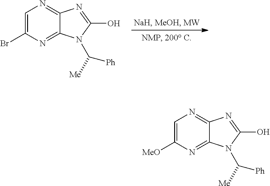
C1=C(Br)N=C2C(=N1)N=C(O)N2C([Me])[Ph].C1=C([MeO])N=C2C(=N1)N=C(O)N2C([Me])[Ph]
